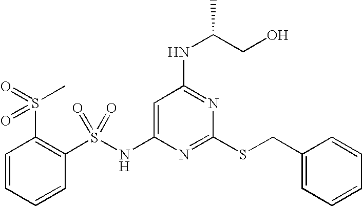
C1=C(NS(C2=C(S(=O)(=O)C)C=CC=C2)(=O)=O)N=C(SCC2=CC=CC=C2)N=C1NC(CO)C
